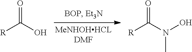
[R]C(O)=O.[R]C(N(O)C)=O
